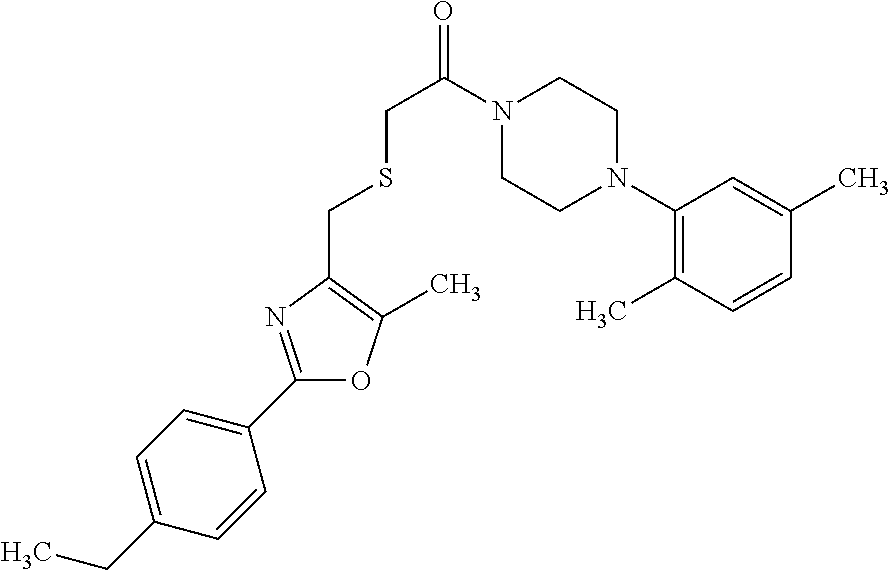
C1(CC)=CC=C(C2=NC(CSCC(=O)N3CCN(C4=C(C)C=CC(C)=C4)CC3)=C(C)O2)C=C1
